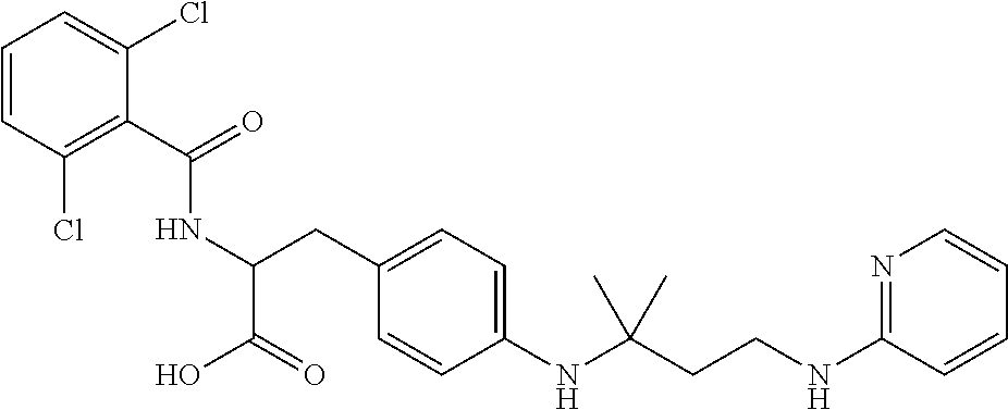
C(C1=C(Cl)C=CC=C1Cl)(=O)NC(CC1=CC=C(NC(CCNC2=NC=CC=C2)(C)C)C=C1)C(O)=O
